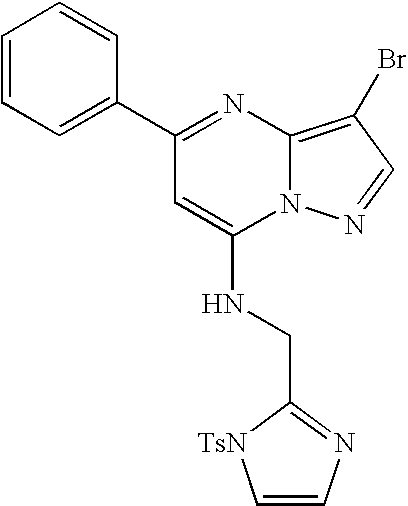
C1(C2=CC=CC=C2)=NC2=C(Br)C=NN2C(NCC2=NC=C[TsN]2)=C1
